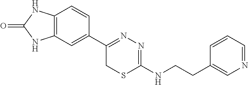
C12=C(C=C(C3=NN=C(NCCC4=CN=CC=C4)SC3)C=C1)NC(=O)N2
